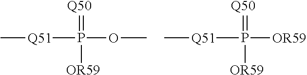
[Q50]=P([OR59])(OC)[Q51]C.[Q50]=P([OR59])([OR59])[Q51]C
